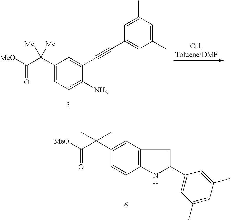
C1(C(C([MeO])=O)([Me])[Me])=CC=C(N)C(C#CC2=CC(C)=CC(C)=C2)=C1.C1=C(C(C([MeO])=O)(C)C)C=CC2=C1C=C(C1=CC(C)=CC(C)=C1)N2
